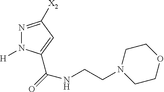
N1=C([X2])C=C(C(NCCN2CCOCC2)=O)N1[H]
